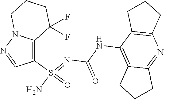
C(NC1=C2C(=NC3=C1CCC3C)CCC2)(N=S(N)(=O)C1=C2N(N=C1)CCCC2(F)F)=O
